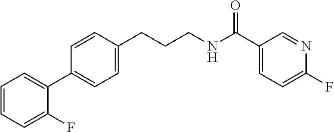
C1=CC(CCCNC(C2=CC=C(F)N=C2)=O)=CC=C1C1=CC=CC=C1F
